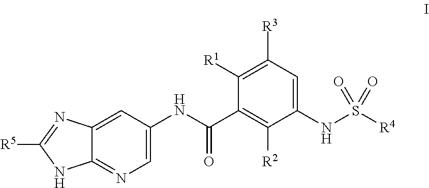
C1=C2C(=NC=C1NC(C1=C([R2])C(NS([R4])(=O)=O)=CC([R3])=C1[R1])=O)NC([R5])=N2
